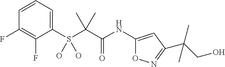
C1(S(C(C(NC2=CC(C(CO)(C)C)=NO2)=O)(C)C)(O)O)=CC=CC(F)=C1F
